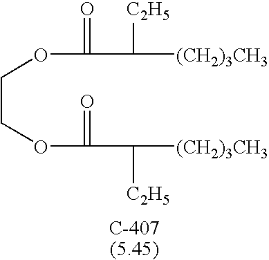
C(COC(=O)C([(CH2)3CH3])[C2H5])OC(=O)C([C2H5])[(CH2)3CH3]
